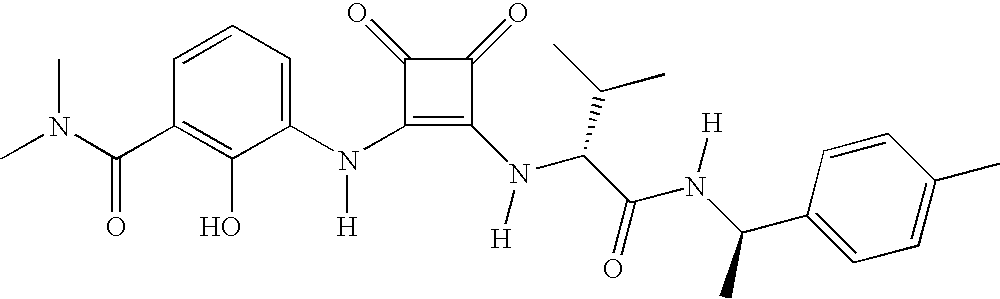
CN(C(C1=C(O)C(N(C2=C(N(C(C(N(C(C3=CC=C(C)C=C3)C)[H])=O)C(C)C)[H])C(=O)C2=O)[H])=CC=C1)=O)C
